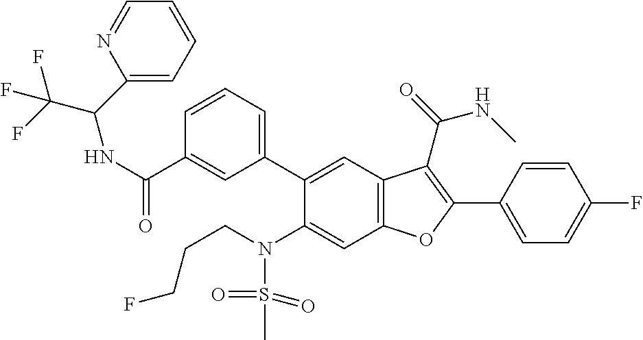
C1=CC=C(C2=CC3=C(C=C2N(S(=O)(=O)C)CCCF)OC(C2=CC=C(F)C=C2)=C3C(=O)NC)C=C1C(NC(C(F)(F)F)C1=CC=CC=N1)=O
